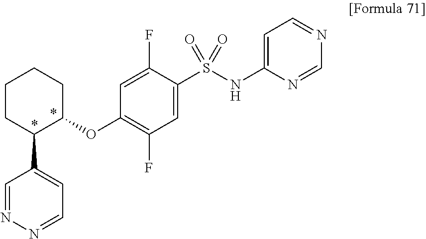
C1(S(NC2=CC=NC=N2)(=O)=O)=CC(F)=C(OC2CCCCC2C2=CC=NN=C2)C=C1F
